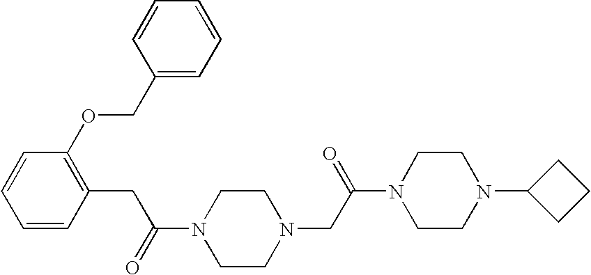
C1=CC=CC(CC(N2CCN(CC(N3CCN(C4CCC4)CC3)=O)CC2)=O)=C1OCC1=CC=CC=C1
